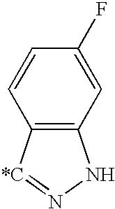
C12=C([*C]=NN1)C=CC(F)=C2
